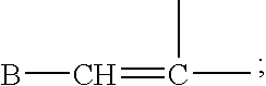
BC=C(C)C
